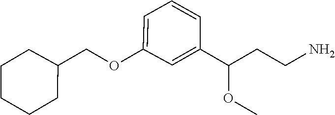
O(C)C(C1=CC(OCC2CCCCC2)=CC=C1)CCN
